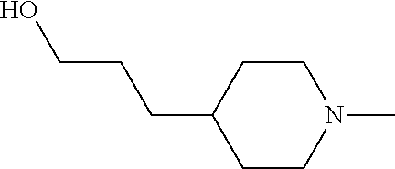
OCCCC1CCN(C)CC1
